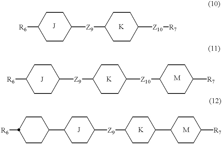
[R6]C1CCC([Z9]C2CCC([Z10][R7])CC2)CC1.[R6]C1CCC([Z9]C2CCC([Z10]C3CCC([R7])CC3)CC2)CC1.[R6]C1CCC(C2CCC([Z9]C3CCC(C4CCC([R7])CC4)CC3)CC2)CC1
